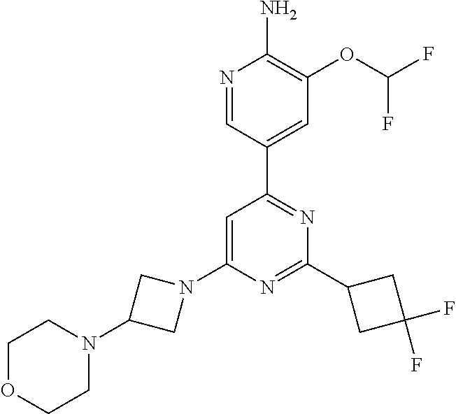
N1=CC(C2=NC(C3CC(F)(F)C3)=NC(N3CC(N4CCOCC4)C3)=C2)=CC(OC(F)F)=C1N
